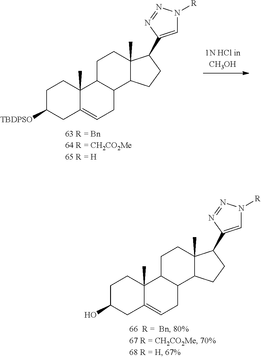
C1C(O)CC2=CCC3C(C2(C)C1)CCC1(C)C3CCC1C1=CN([R])N=N1.C1C([TBDPSO])CC2=CCC3C(C2(C)C1)CCC1(C)C3CCC1C1=CN([R])N=N1
